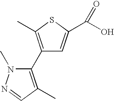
C1(C2=C(C)C=NN2C)=C(C)SC(C(O)=O)=C1
